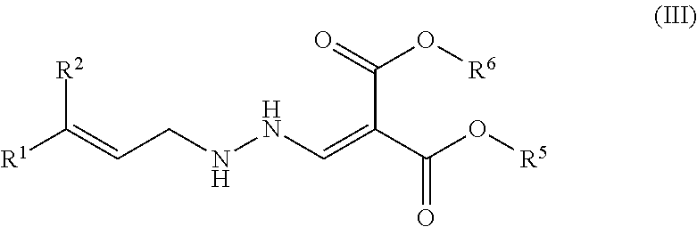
[R2]C(=CCNNC=C(C(O[R6])=O)C(O[R5])=O)[R1]
